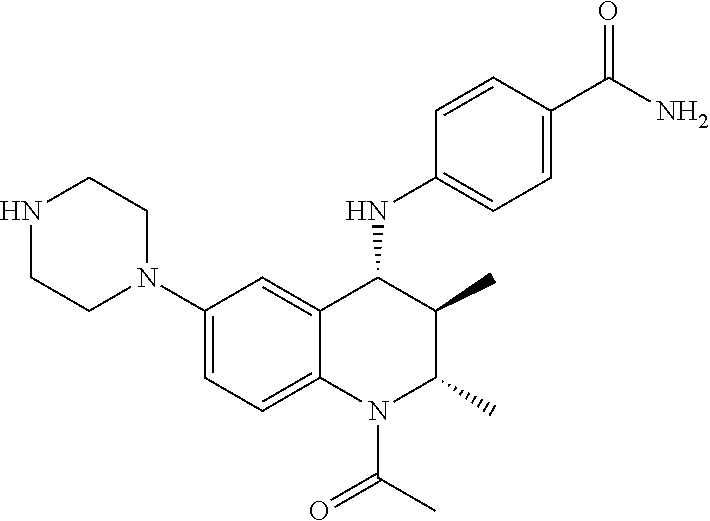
N1(C2=CC=C3C(=C2)C(NC2=CC=C(C(N)=O)C=C2)C(C)C(C)N3C(C)=O)CCNCC1
